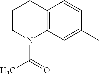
C1CN(C(C)=O)C2=C(C1)C=CC(C)=C2
